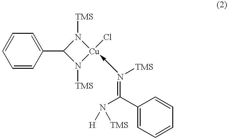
C1=CC(C2N([TMS])[Cu](Cl)N2[TMS])=CC=C1.N(=C(N([H])[TMS])C1=CC=CC=C1)[TMS]
